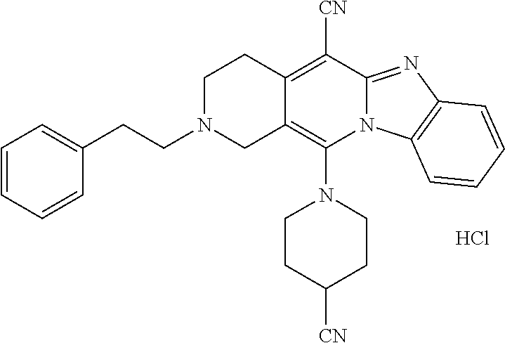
Cl.N1(C2=C3C(=C([CN])C4=NC5=C(N24)C=CC=C5)CCN(CCC2=CC=CC=C2)C3)CCC([CN])CC1
